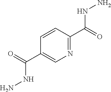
N1=C(C(NN)=O)C=CC(C(NN)=O)=C1
